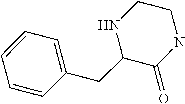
C1=CC(CC2C(=O)NCCN2)=CC=C1
